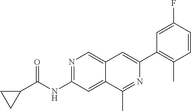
C1C(C(NC2=NC=C3C(=C2)C(C)=NC(C2=C(C)C=CC(F)=C2)=C3)=O)C1
